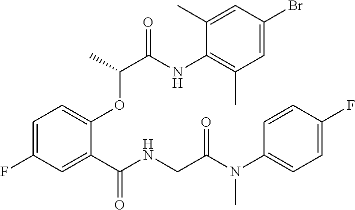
C1=C(F)C=C(C(NCC(N(C2=CC=C(F)C=C2)C)=O)=O)C(OC(C(=O)NC2=C(C)C=C(Br)C=C2C)C)=C1
